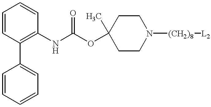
C1=CC=CC=C1C1=C(NC(OC2(C)CCN([(CH2)8][L2])CC2)=O)C=CC=C1
